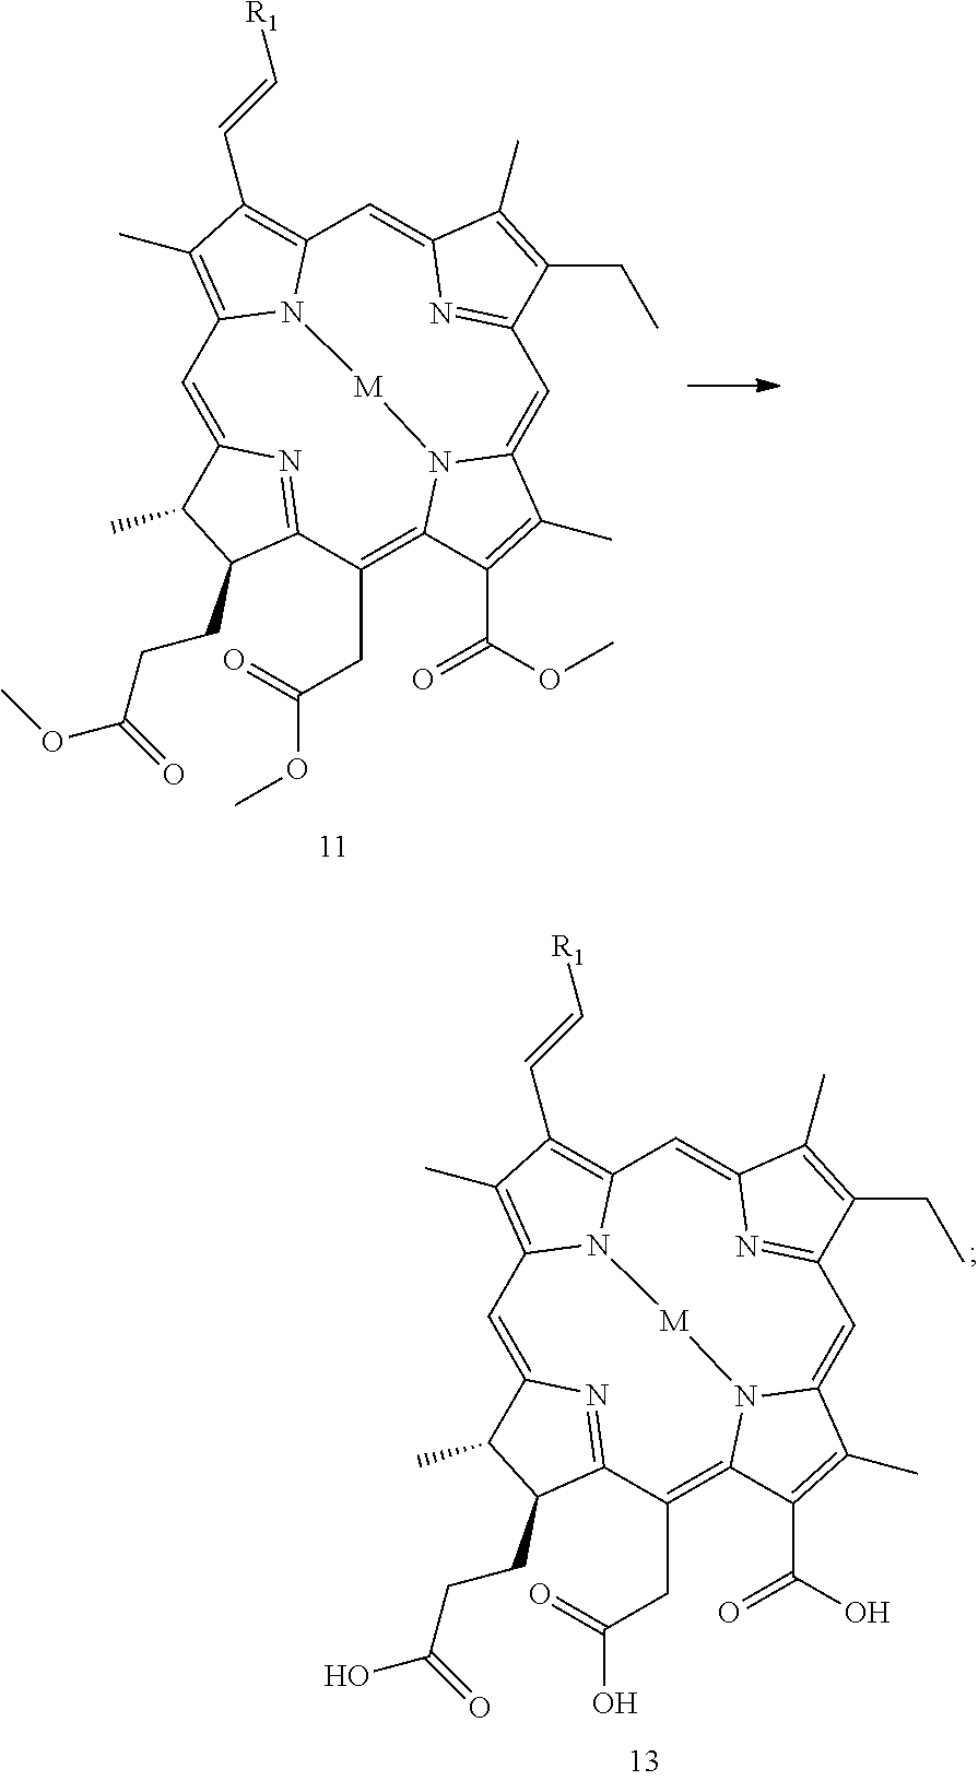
C1=C2N=C(C(CC(O)=O)=C3N4C(=CC5=NC(=CC6=C(C=C[R1])C(C)=C1N6[M]4)C(C)=C5CC)C(C)=C3C(O)=O)C(CCC(O)=O)C2C.C1=C2N=C(C(CC(OC)=O)=C3N4C(=CC5=NC(=CC6=C(C=C[R1])C(C)=C1N6[M]4)C(C)=C5CC)C(C)=C3C(OC)=O)C(CCC(OC)=O)C2C
